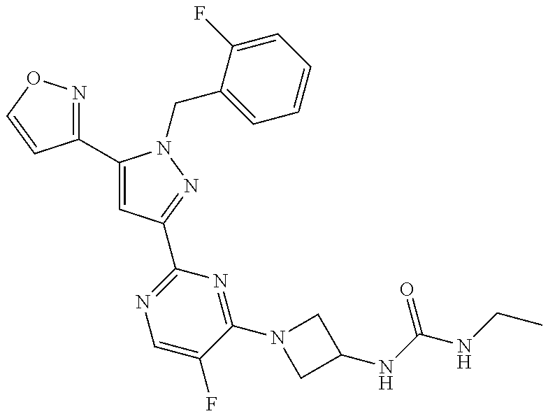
C1(C2=CC(C3=NC=C(F)C(N4CC(NC(=O)NCC)C4)=N3)=NN2CC2=CC=CC=C2F)=NOC=C1
